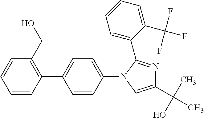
C1=CC(C2=CC=C(N3C=C(C(C)(O)C)N=C3C3=CC=CC=C3C(F)(F)F)C=C2)=C(CO)C=C1
